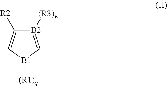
C1([R2])=C[B1]([(R1)q])C=[B2]1[(R3)w]
